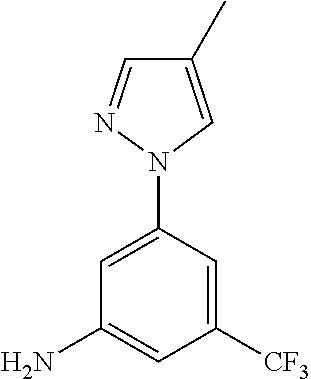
C1([CF3])=CC(N2C=C(C)C=N2)=CC(N)=C1
